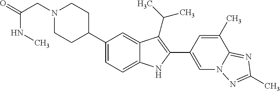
C1(C2CCN(CC(=O)NC)CC2)=CC=C2C(=C1)C(C(C)C)=C(C1=CN3C(=NC(C)=N3)C(C)=C1)N2
